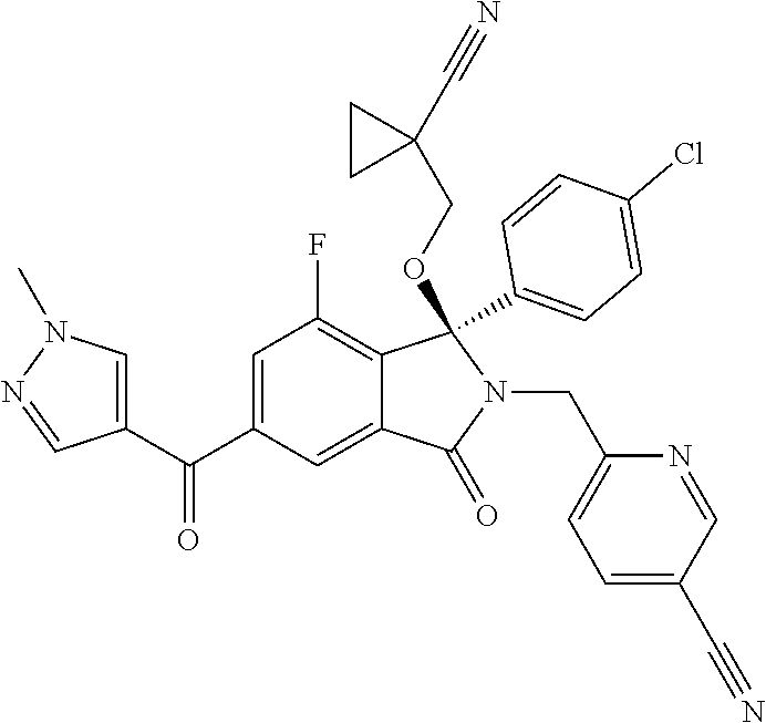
C1=C(C(=O)C2=CN(C)N=C2)C=C2C(=C1F)C(C1=CC=C(Cl)C=C1)(OCC1(C#N)CC1)N(CC1=CC=C(C#N)C=N1)C2=O
